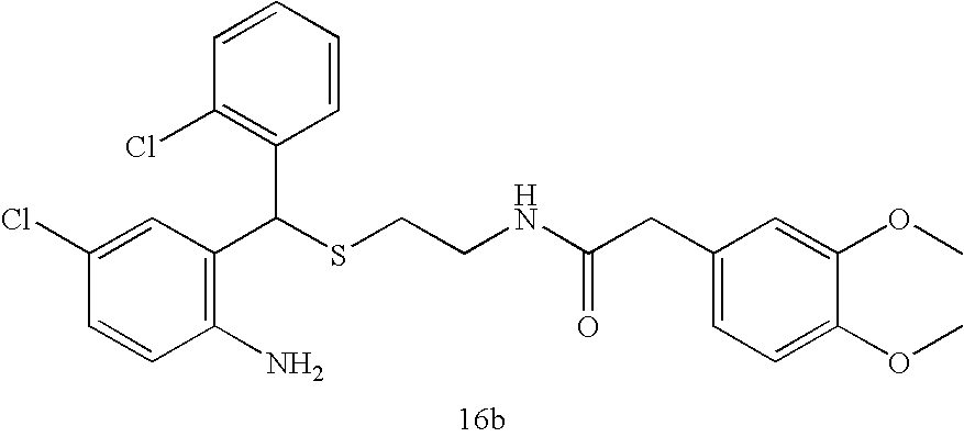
C1=CC(Cl)=CC(C(SCCNC(=O)CC2=CC=C(OC)C(OC)=C2)C2=C(Cl)C=CC=C2)=C1N
